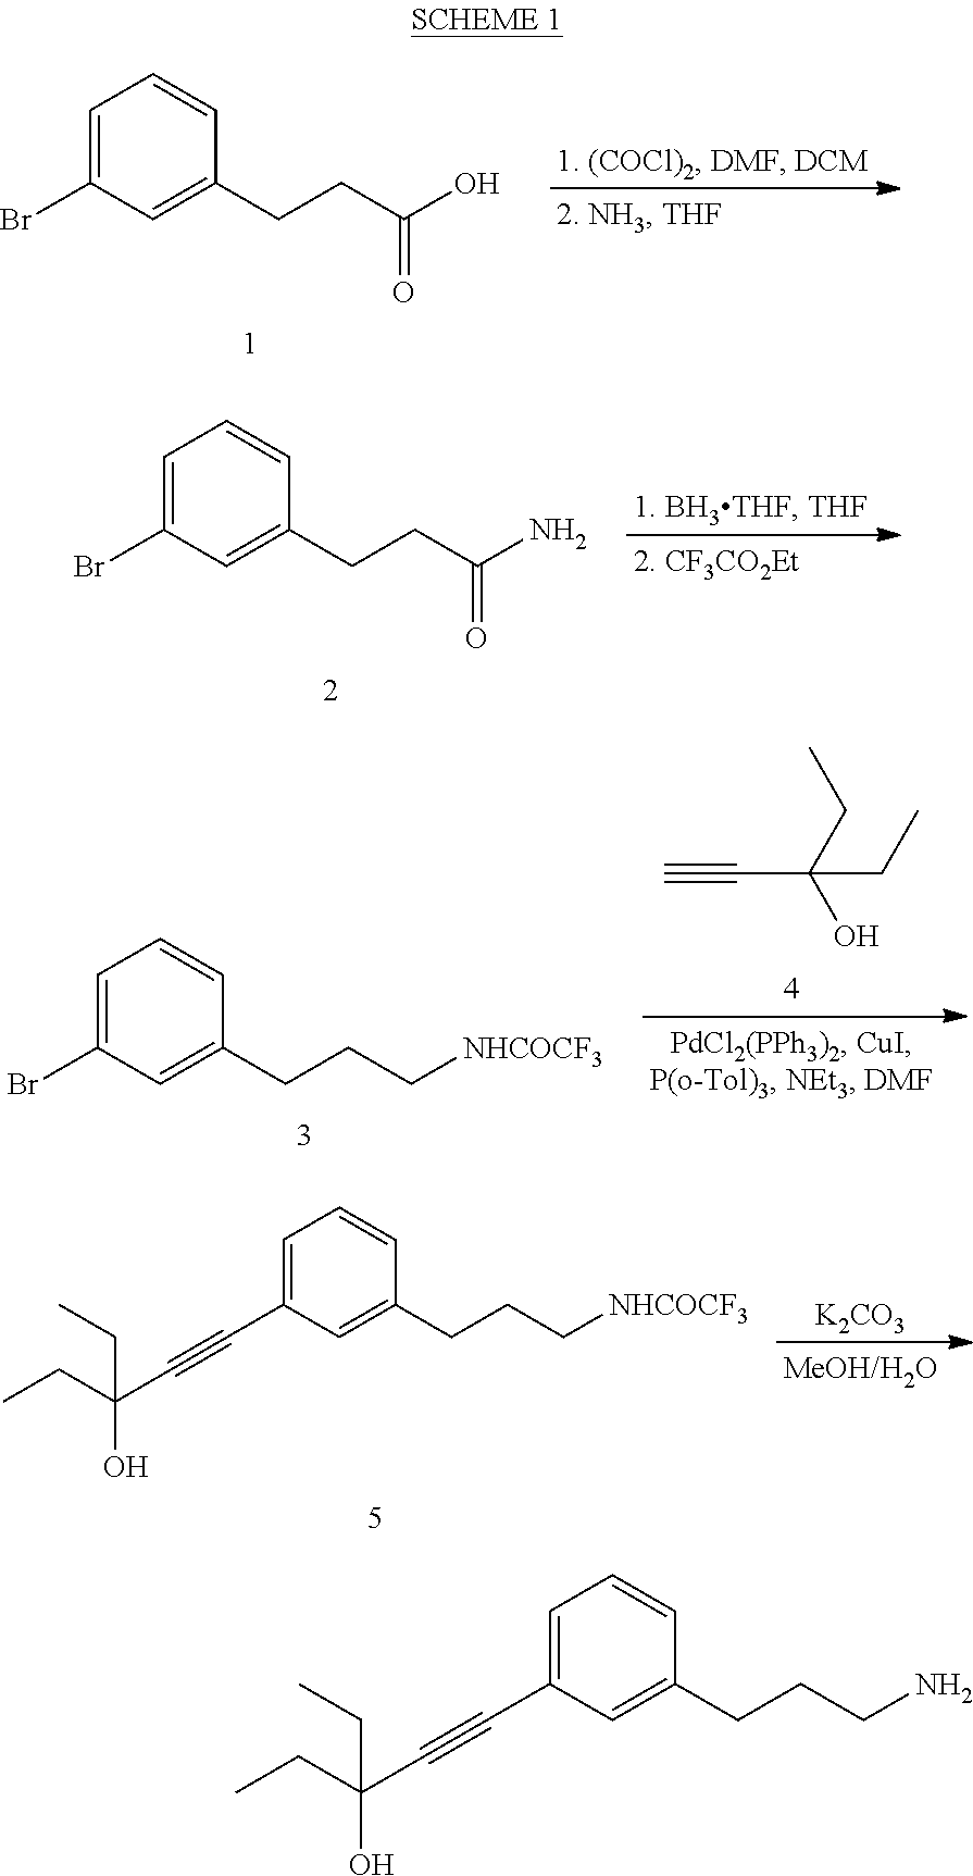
C1=C(C#CC(CC)(O)CC)C=C(CCCN)C=C1.C1=C(C#CC(CC)(O)CC)C=C(CCC[NHCOCF3])C=C1.[K2CO3].C1=C(Br)C=C(CCC(O)=O)C=C1.C1=C(Br)C=C(CCC(N)=O)C=C1.C#CC(O)(CC)CC.C1=C(Br)C=C(CCC[NHCOCF3])C=C1
